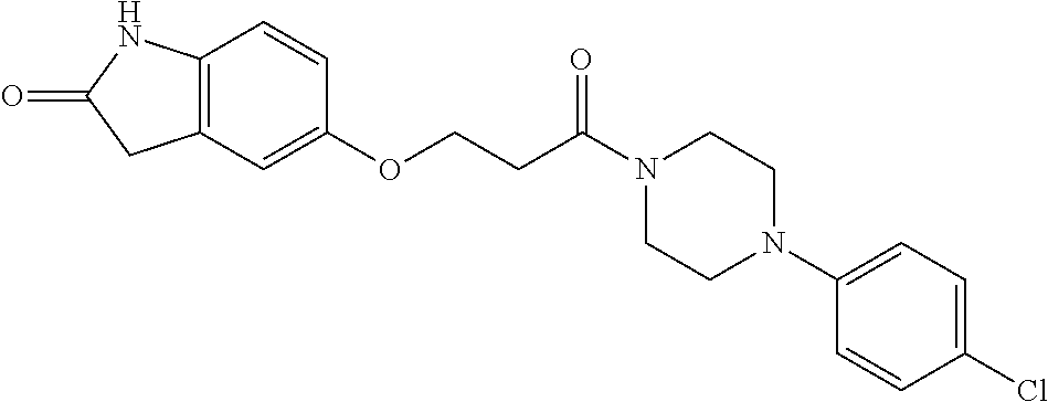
C12=C(C=C(OCCC(N3CCN(C4=CC=C(Cl)C=C4)CC3)=O)C=C1)CC(=O)N2
